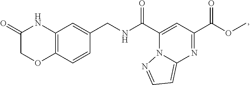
C1(C(NCC2=CC3=C(C=C2)OCC(=O)N3)=O)=CC(C(OC)=O)=NC2=CC=NN12
